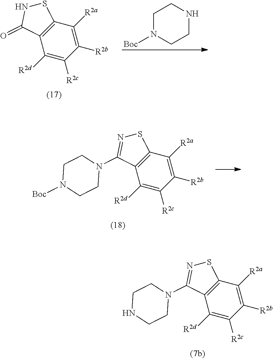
C12=C(C([R2d])=C([R2c])C([R2b])=C1[R2a])C(N1CCNCC1)=NS2.C12=C(C([R2d])=C([R2c])C([R2b])=C1[R2a])C(=O)NS2.C1N([Boc])CCNC1.C12=C(C([R2d])=C([R2c])C([R2b])=C1[R2a])C(N1CCN([Boc])CC1)=NS2
